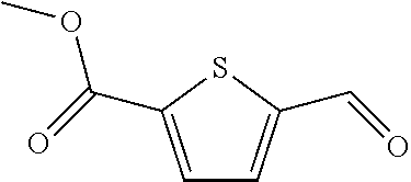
C1=C(C(=O)OC)SC(C=O)=C1
